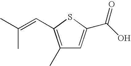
C1(C)=C(C=C(C)C)SC(C(O)=O)=C1
